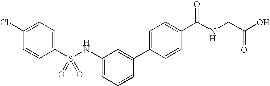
C1=C(Cl)C=CC(S(NC2=CC=CC(C3=CC=C(C(NCC(=O)O)=O)C=C3)=C2)(=O)=O)=C1
